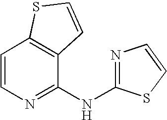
C1=CN=C(NC2=NC=CS2)C2=C1SC=C2
